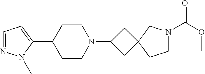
C1=NN(C)C(C2CCN(C3CC4(C3)CCN(C(OC)=O)C4)CC2)=C1
